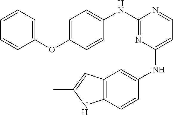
C1=C(OC2=CC=CC=C2)C=CC(NC2=NC(NC3=CC4=C(C=C3)NC(C)=C4)=CC=N2)=C1
